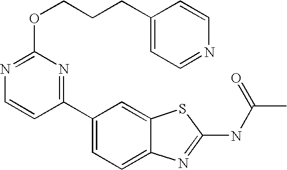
C1(C2=CC=C3C(=C2)SC(NC(C)=O)=N3)=NC(OCCCC2=CC=NC=C2)=NC=C1
